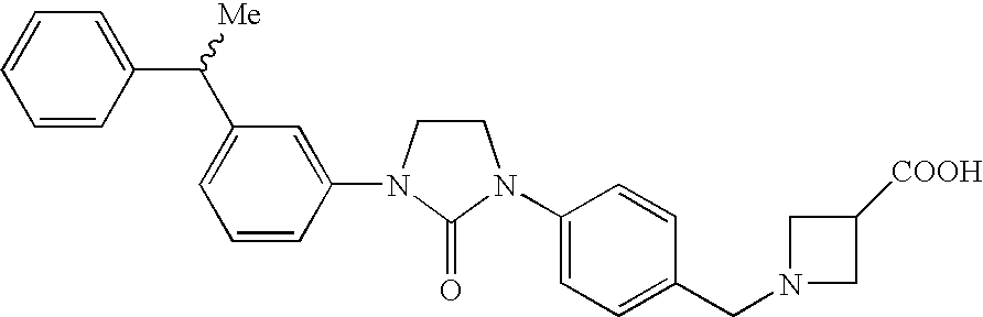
C1CN(C2=CC(C([Me])C3=CC=CC=C3)=CC=C2)C(=O)N1C1=CC=C(CN2CC([COOH])C2)C=C1
